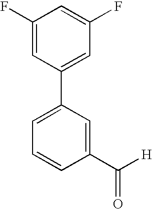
C1(C2=CC=CC(C([H])=O)=C2)=CC(F)=CC(F)=C1
